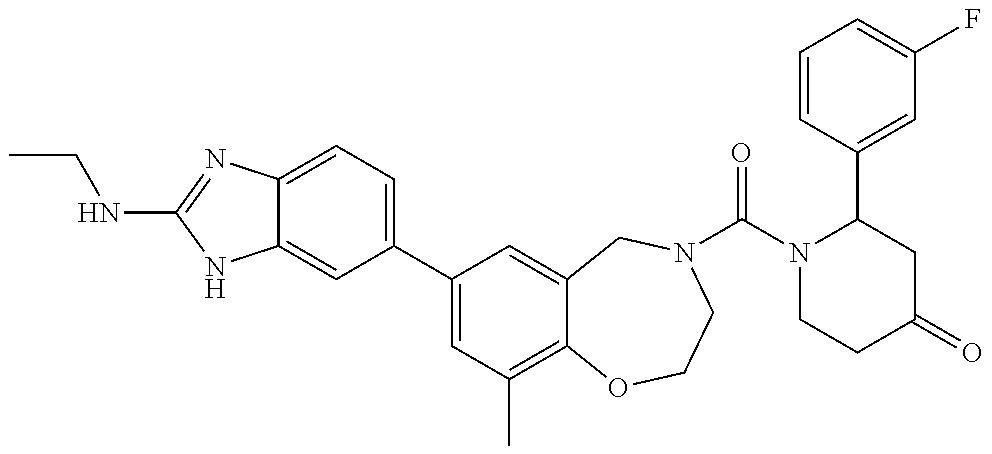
C12=CC=C(C3=CC(C)=C4C(=C3)CN(C(=O)N3CCC(=O)CC3C3=CC(F)=CC=C3)CCO4)C=C1NC(NCC)=N2
